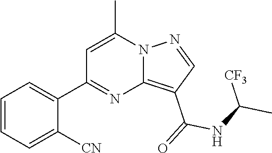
C12=C(C(=O)NC(C)[CF3])C=NN1C(C)=CC(C1=CC=CC=C1[CN])=N2
